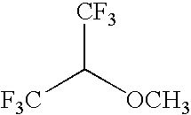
[F3C]C([OCH3])[CF3]
